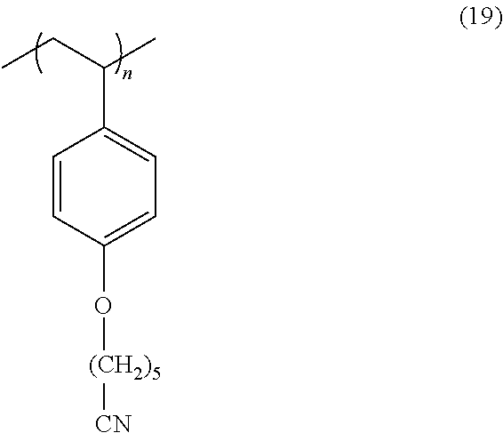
C1=CC(O[(CH2)5][CN])=CC=C1C(C)CC
